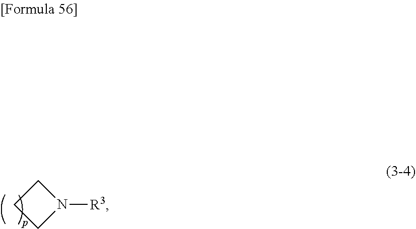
C1CCN1[R3]
